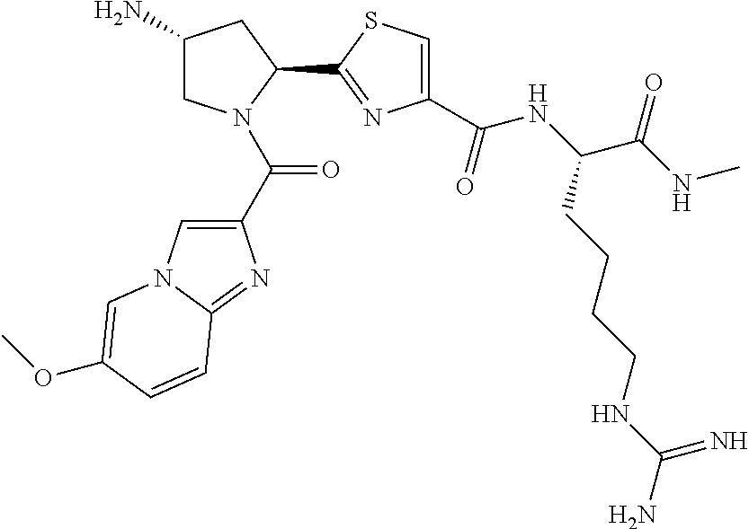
C1(N)CN(C(C2=CN3C(=N2)C=CC(OC)=C3)=O)C(C2=NC(C(NC(C(NC)=O)CCCCNC(N)=N)=O)=CS2)C1
